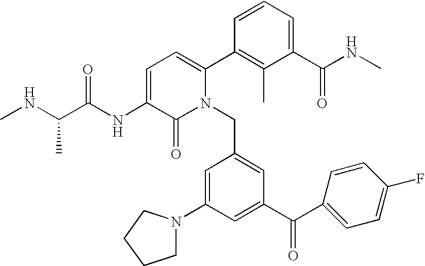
C1=C(NC(C(NC)C)=O)C(=O)N(CC2=CC(C(C3=CC=C(F)C=C3)=O)=CC(N3CCCC3)=C2)C(C2=C(C)C(C(NC)=O)=CC=C2)=C1
